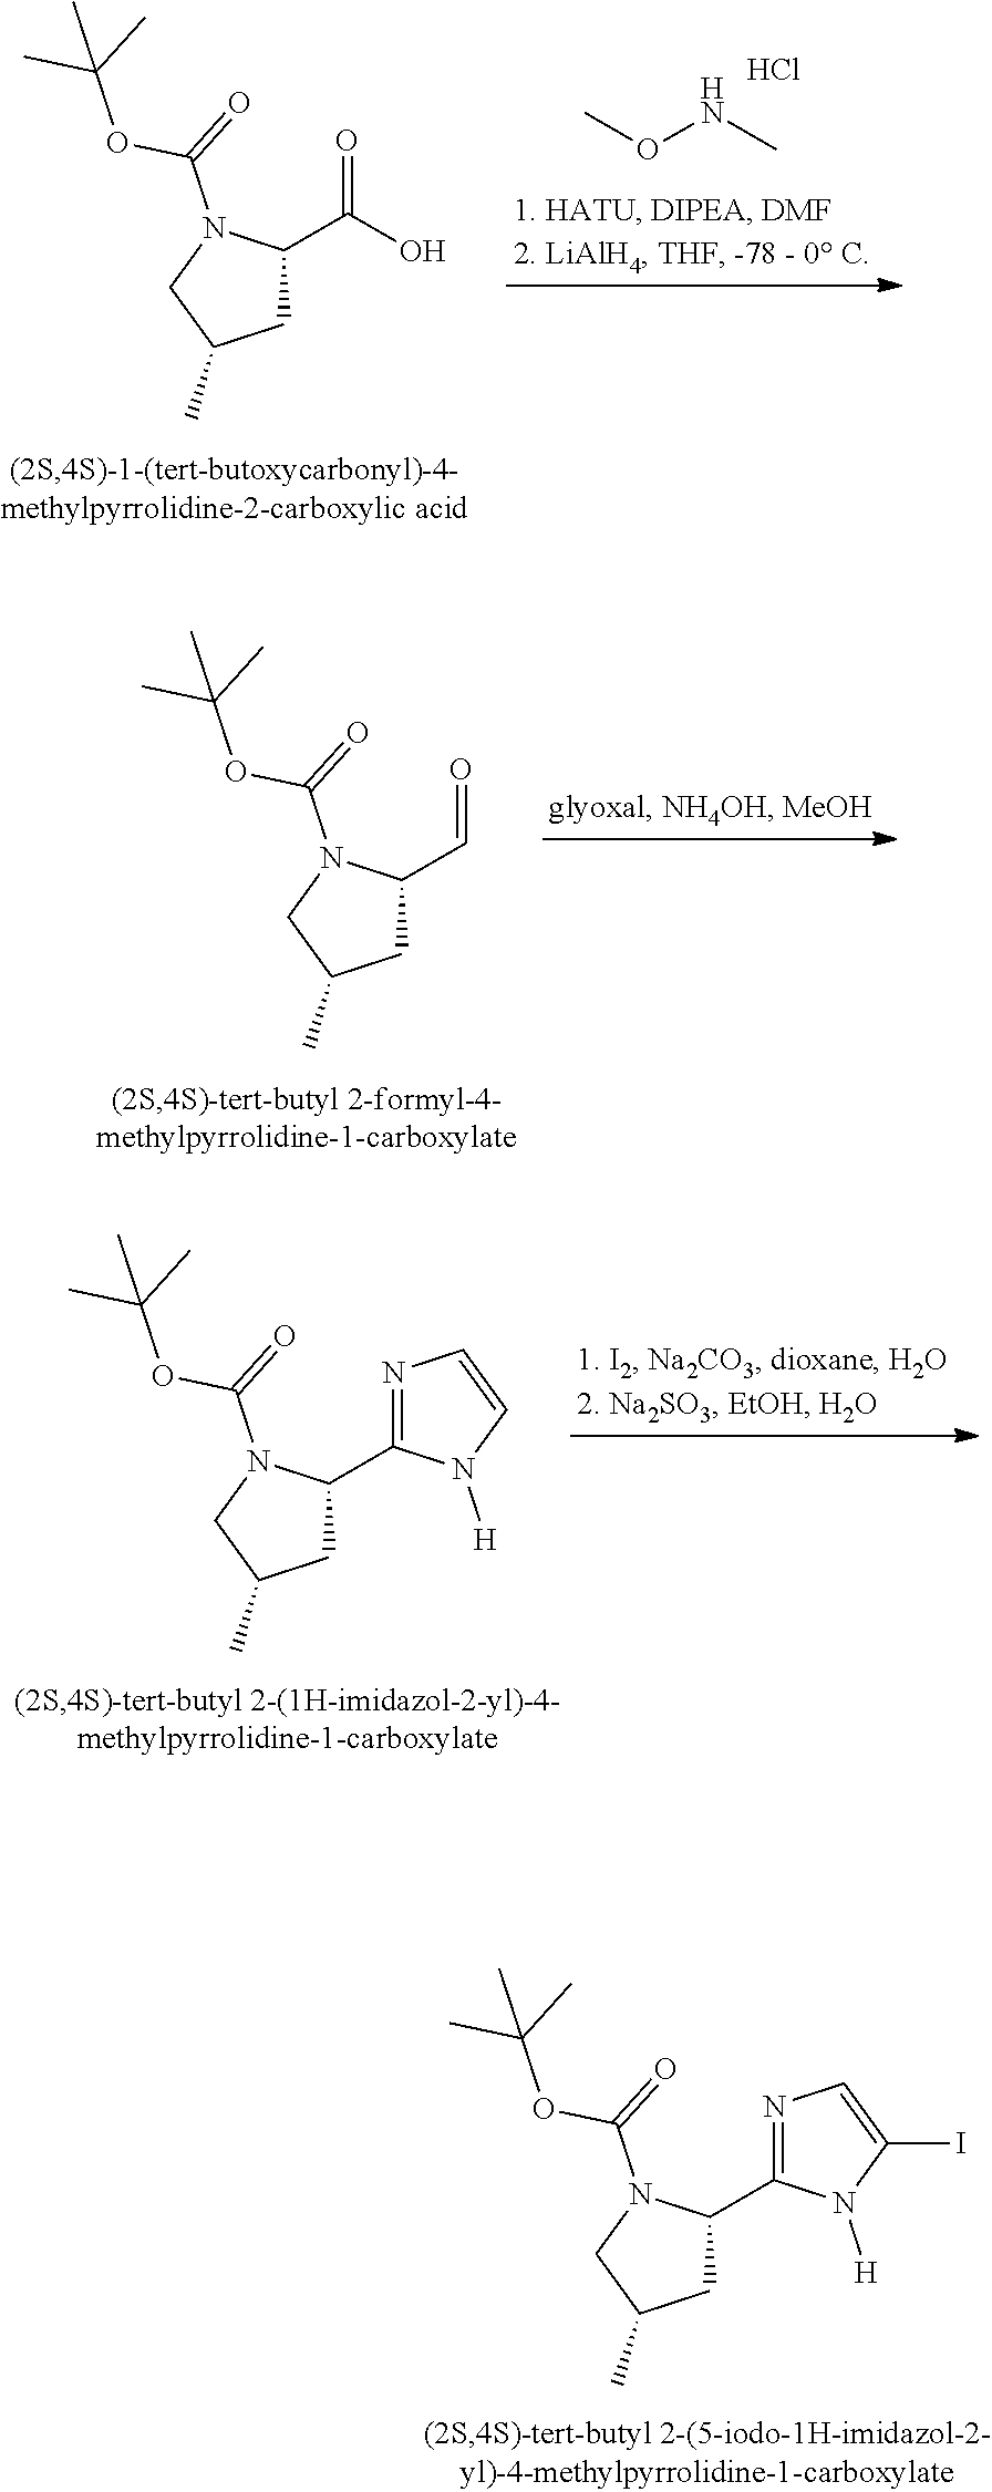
C1C(C2=NC=C(I)N2[H])N(C(OC(C)(C)C)=O)CC1C.C1C(C(O)=O)N(C(OC(C)(C)C)=O)CC1C.CONC.Cl.C1C(C=O)N(C(OC(C)(C)C)=O)CC1C.C1C(C2=NC=CN2[H])N(C(OC(C)(C)C)=O)CC1C
